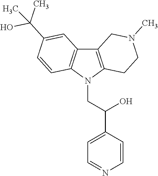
C12=C(N(CC(C3=CC=NC=C3)O)C3=C1C=C(C(C)(O)C)C=C3)CCN(C)C2
